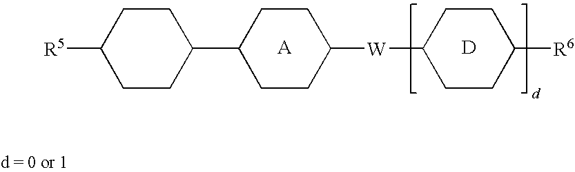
C1CC([W]C2CCC([R6])CC2)CCC1C1CCC([R5])CC1.[D]
